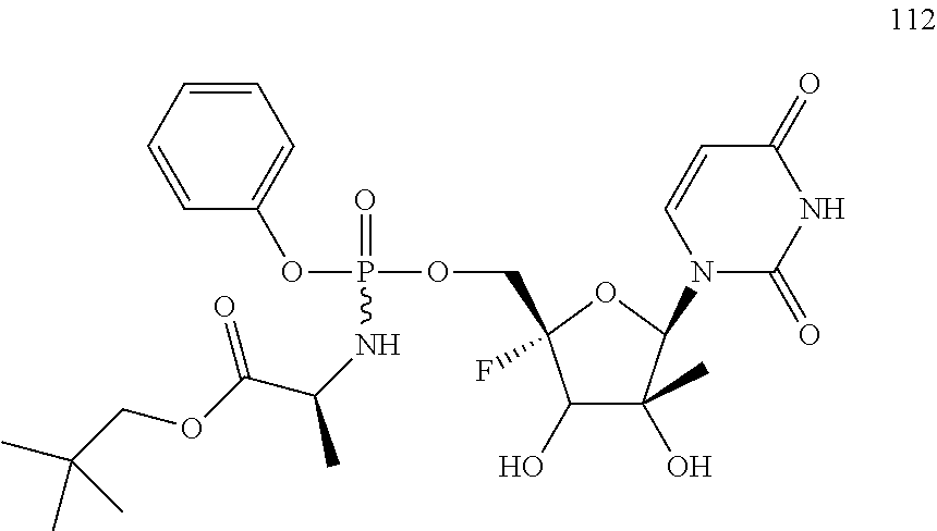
C1(O)C(O)(C)C(N2C(=O)NC(=O)C=C2)OC1(COP(=O)(NC(C(=O)OCC(C)(C)C)C)OC1=CC=CC=C1)F
